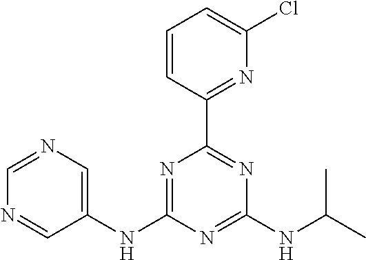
C1(NC2=NC(C3=NC(Cl)=CC=C3)=NC(NC(C)C)=N2)=CN=CN=C1
